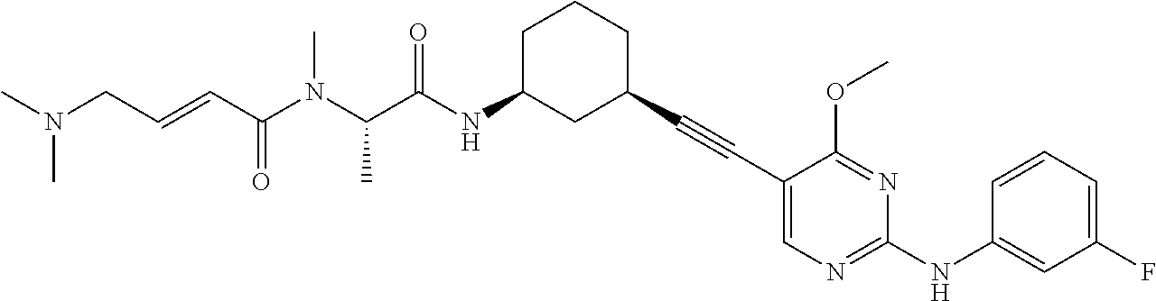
C1(C#CC2=CN=C(NC3=CC(F)=CC=C3)N=C2OC)CCCC(NC(C(N(C(C=CCN(C)C)=O)C)C)=O)C1
